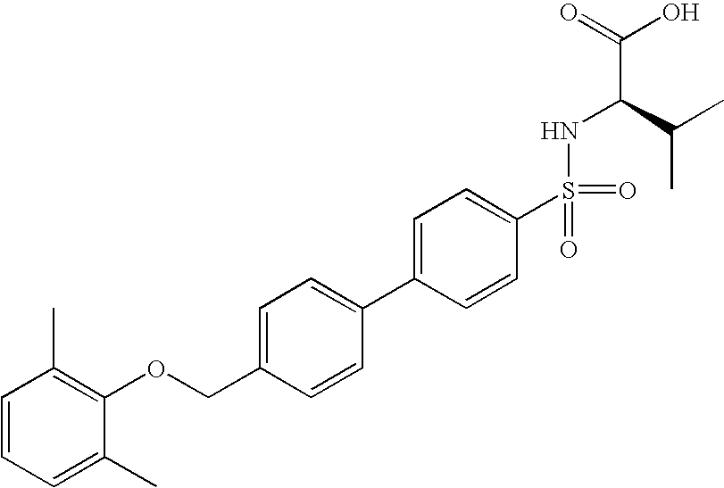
C1=CC=C(C)C(OCC2=CC=C(C3=CC=C(S(NC(C(C)C)C(=O)O)(=O)=O)C=C3)C=C2)=C1C
